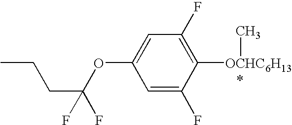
C1=C(F)C([OCHC6H13]C)=C(F)C=C1OC(CCC)(F)F
